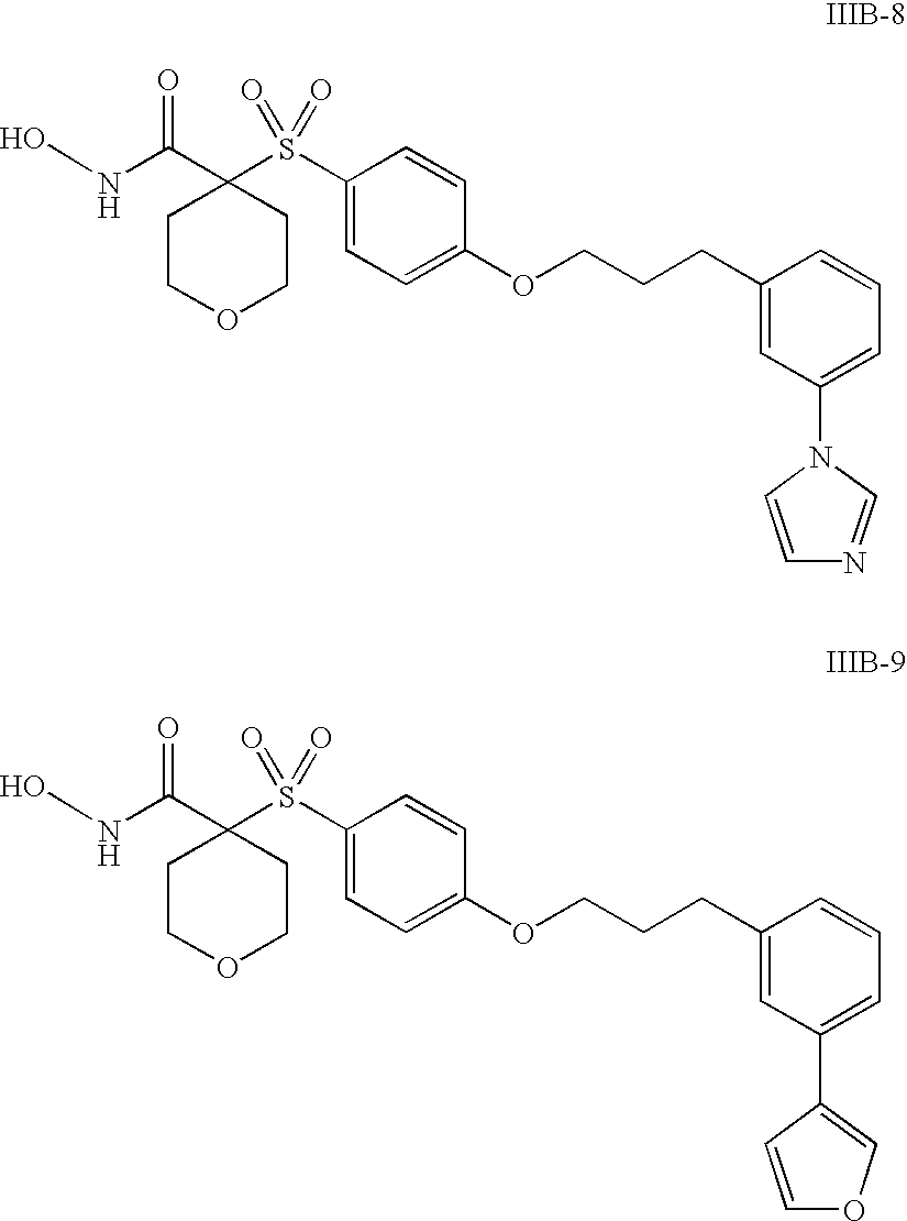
ONC(C1(S(C2=CC=C(OCCCC3=CC(N4C=NC=C4)=CC=C3)C=C2)(=O)=O)CCOCC1)=O.ONC(C1(S(C2=CC=C(OCCCC3=CC(C4=COC=C4)=CC=C3)C=C2)(=O)=O)CCOCC1)=O
